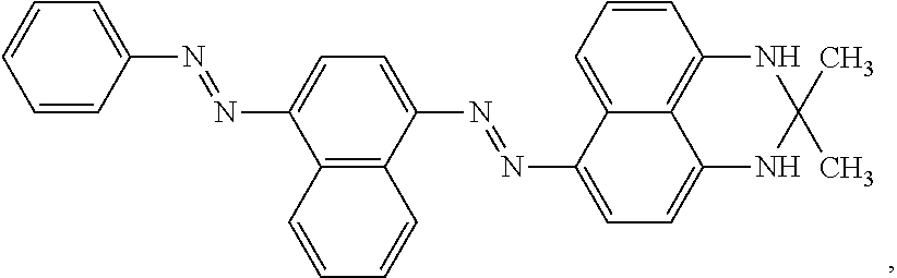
C1=CC(N=NC2=CC=C(N=NC3=CC=C4C5=C(C=CC=C35)NC(C)(C)N4)C3=C2C=CC=C3)=CC=C1
